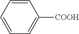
C1=CC([COOH])=CC=C1
